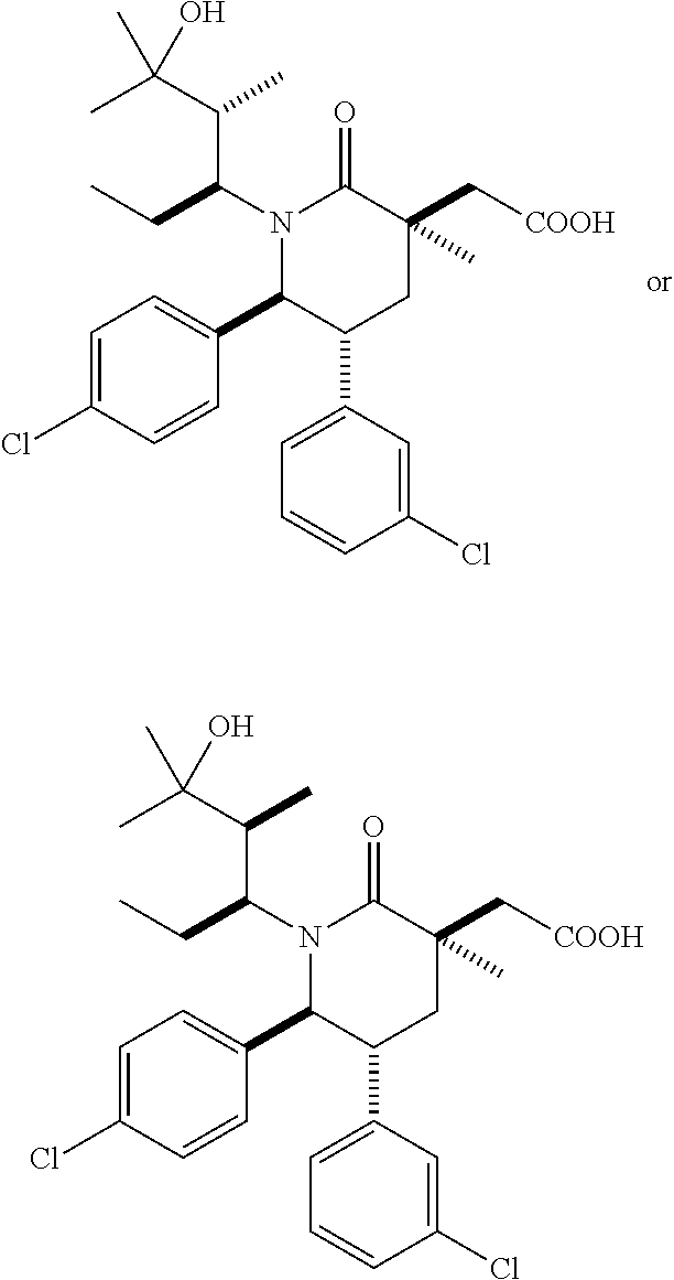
N1(C(CC)C(C(C)(O)C)C)C(C2=CC=C(Cl)C=C2)C(C2=CC=CC(Cl)=C2)CC(C[COOH])(C)C1=O.N1(C(CC)C(C(C)(O)C)C)C(C2=CC=C(Cl)C=C2)C(C2=CC=CC(Cl)=C2)CC(C[COOH])(C)C1=O
